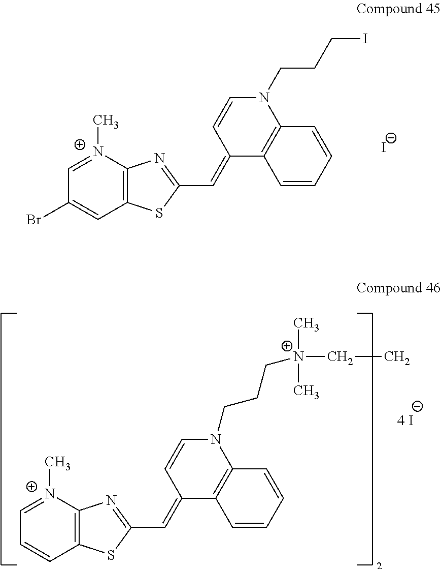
C1=CC(=CC2=NC3=C(S2)C=C(Br)C=[N+]3C)C2=C(N1CCCI)C=CC=C2.[I-].C1=CC(=CC2=NC3=C(S2)C=CC=[N+]3C)C2=C(N1CCC[N+](CC)(C)C)C=CC=C2
